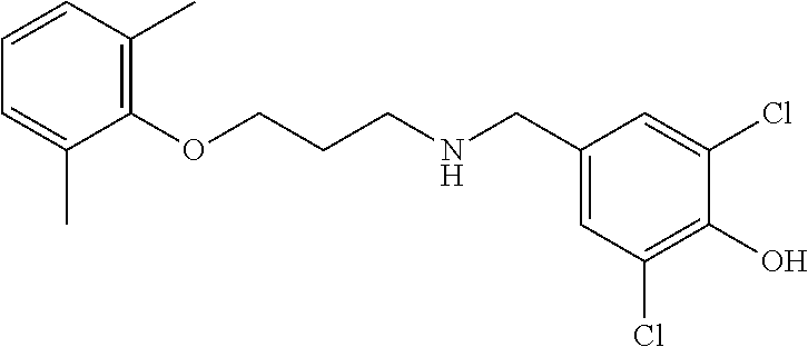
C1(OCCCNCC2=CC(Cl)=C(O)C(Cl)=C2)=C(C)C=CC=C1C
